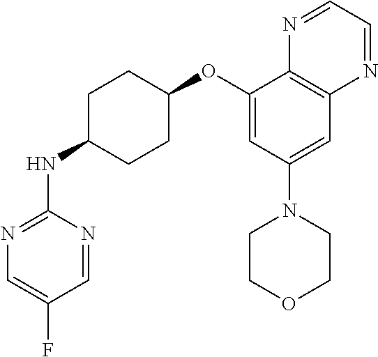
C1(OC2CCC(NC3=NC=C(F)C=N3)CC2)=CC(N2CCOCC2)=CC2=C1N=CC=N2
